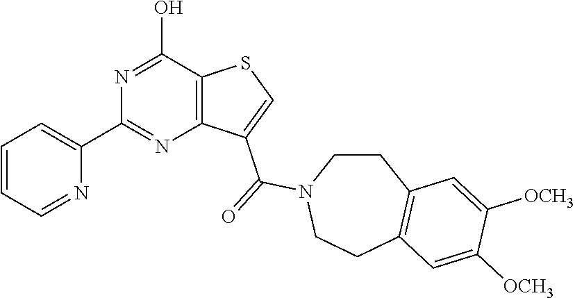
C12=C(C(O)=NC(C3=CC=CC=N3)=N1)SC=C2C(=O)N1CCC2=C(CC1)C=C([OCH3])C([OCH3])=C2
